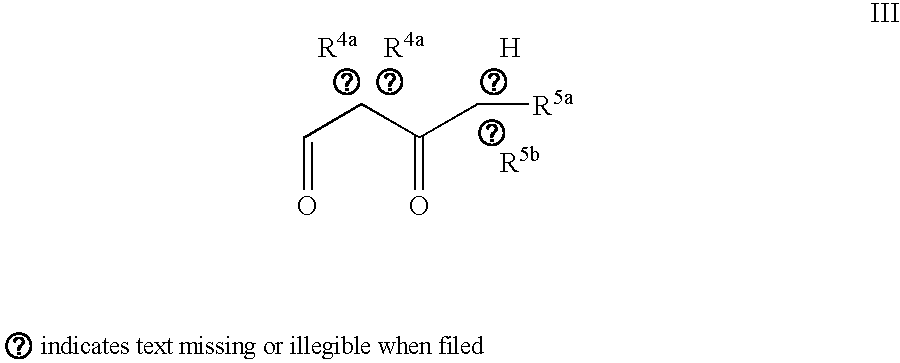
C(CC(C[R5a])=O)=O.[R4a].[R4a].[H].[R5b]
